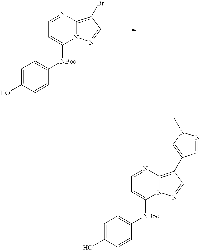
C1=C(O)C=CC([NBoc]C2=CC=NC3=C(Br)C=NN23)=C1.C1=C(O)C=CC([NBoc]C2=CC=NC3=C(C4=CN(C)N=C4)C=NN23)=C1
